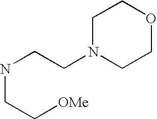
C1N(CCNCC[OMe])CCOC1
